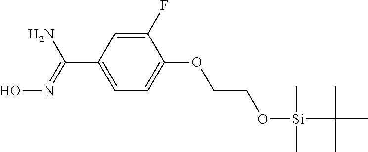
C(C1=CC=C(OCCO[Si](C)(C)C(C)(C)C)C(F)=C1)(=NO)N
